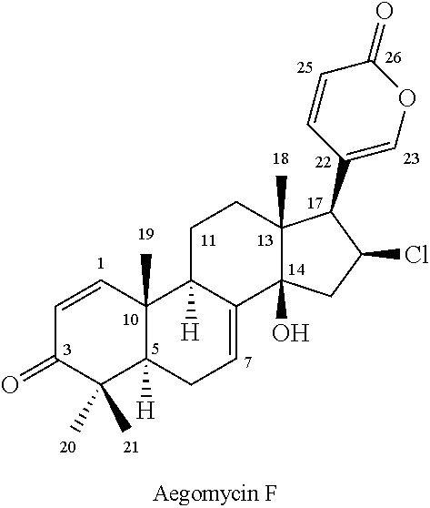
C1=CC2(C)C([H])(C(C)(C)C1=O)CC=C1C2([H])CCC2(C)C1(O)CC(Cl)C2C1=COC(=O)C=C1
